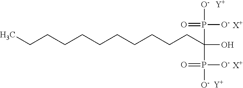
CCCCCCCCCCCC(P([O-])(=O)[O-])(O)P([O-])(=O)[O-].[Y].[Y].[X+].[X+]
